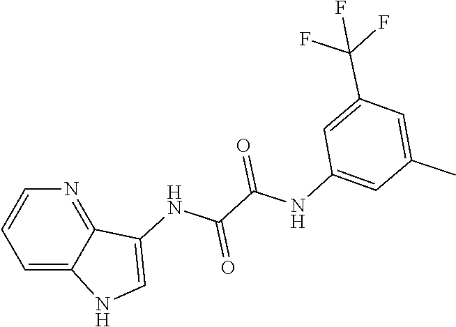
C1=C(C)C=C(NC(C(NC2=CNC3=CC=CN=C32)=O)=O)C=C1C(F)(F)F
